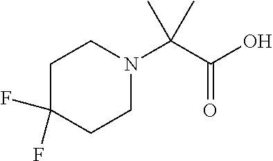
C1C(F)(F)CCN(C(C(O)=O)(C)C)C1
